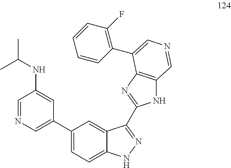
C1=NC=C(C2=CC=C3C(=C2)C(C2=NC4=C(N2)C=NC=C4C2=C(F)C=CC=C2)=NN3)C=C1NC(C)C
